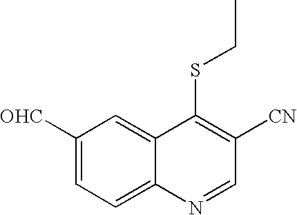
C1([OHC])=CC=C2C(=C1)C(SCC)=C([CN])C=N2
